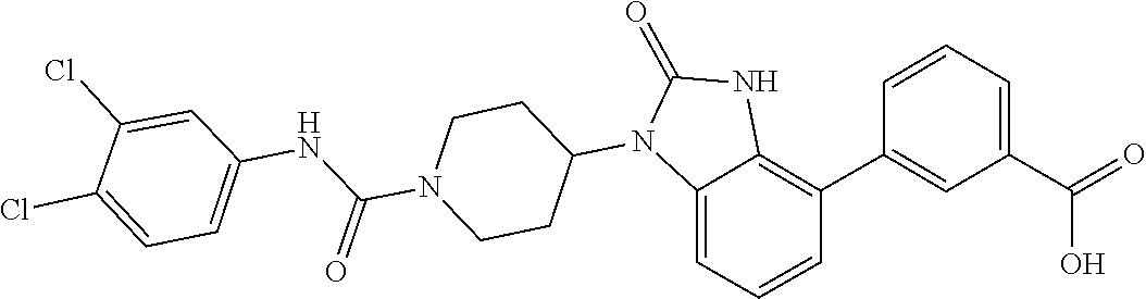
C1(=O)NC2=C(C3=CC(C(O)=O)=CC=C3)C=CC=C2N1C1CCN(C(NC2=CC=C(Cl)C(Cl)=C2)=O)CC1
